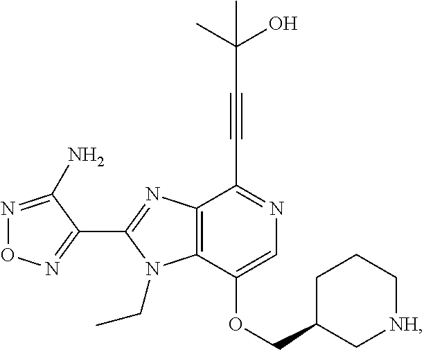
N1=C(N)C(C2=NC3=C(N2CC)C(OCC2C[NH]CCC2)=CN=C3C#CC(O)(C)C)=NO1
